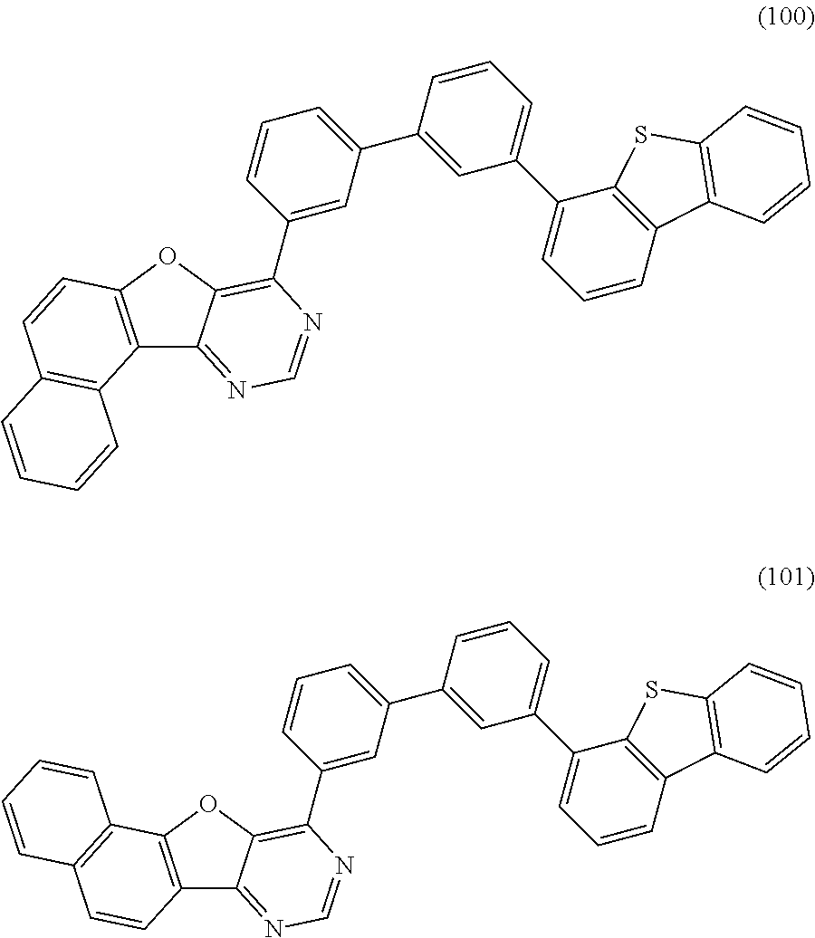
C12=C(OC3=C(C4=CC(C5=CC(C6=CC=CC7=C6SC6=C7C=CC=C6)=CC=C5)=CC=C4)N=CN=C13)C=CC1=C2C=CC=C1.C12=C(OC3=C(C4=CC(C5=CC(C6=CC=CC7=C6SC6=C7C=CC=C6)=CC=C5)=CC=C4)N=CN=C13)C1=C(C=C2)C=CC=C1
